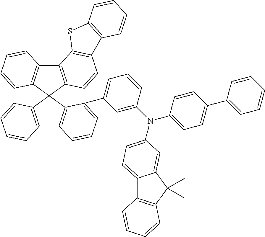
C12=C(C3(C4=C1C=CC=C4C1=CC=CC(N(C4=CC=C(C5=CC=CC=C5)C=C4)C4=CC=C5C6=C(C(C)(C)C5=C4)C=CC=C6)=C1)C1=C(C4=C3C=CC=C4)C3=C(C=C1)C1=C(S3)C=CC=C1)C=CC=C2
